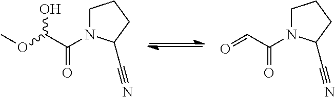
O=CC(N1CCCC1C#N)=O.COC(C(N1CCCC1C#N)=O)O
